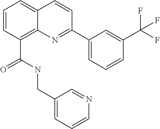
C(C1=C2C(=CC=C1)C=CC(C1=CC=CC(C(F)(F)F)=C1)=N2)(NCC1=CC=CN=C1)=O
